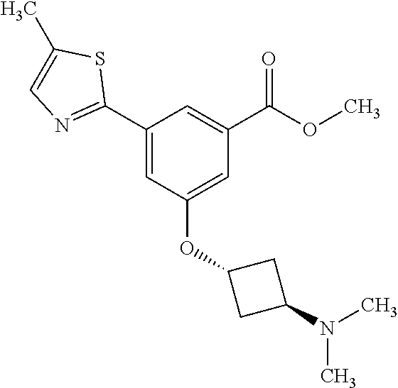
C1(C2=NC=C(C)S2)=CC(OC2CC(N(C)C)C2)=CC(C(OC)=O)=C1
